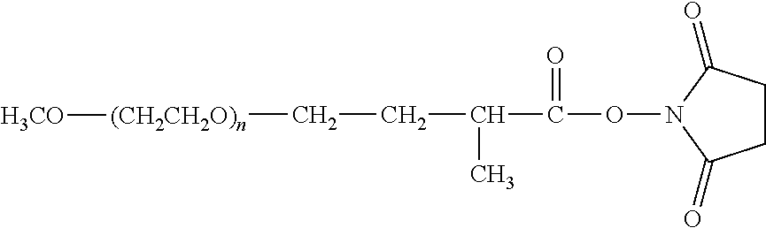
C(C(=O)ON1C(=O)CCC1=O)(CC[(CH2CH2O)n][H3CO])C
